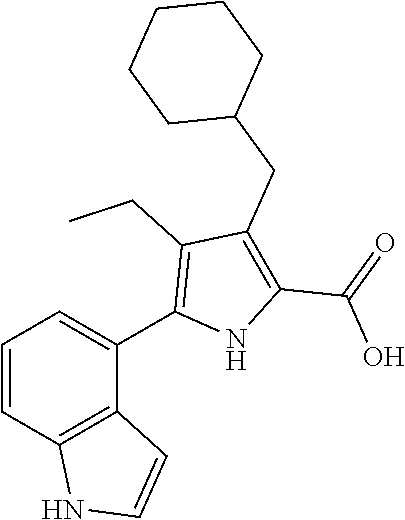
C1=CC2=C(C(C3=C(CC)C(CC4CCCCC4)=C(C(=O)O)N3)=C1)C=CN2
